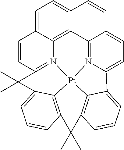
C1=C2C3=C4C(=C1)C=CC1=CC=C5N(=C41)[Pt]14N3=C(C=C2)C(C)(C)C2=CC=CC(=C12)C(C)(C)C1=C4C5=CC=C1
